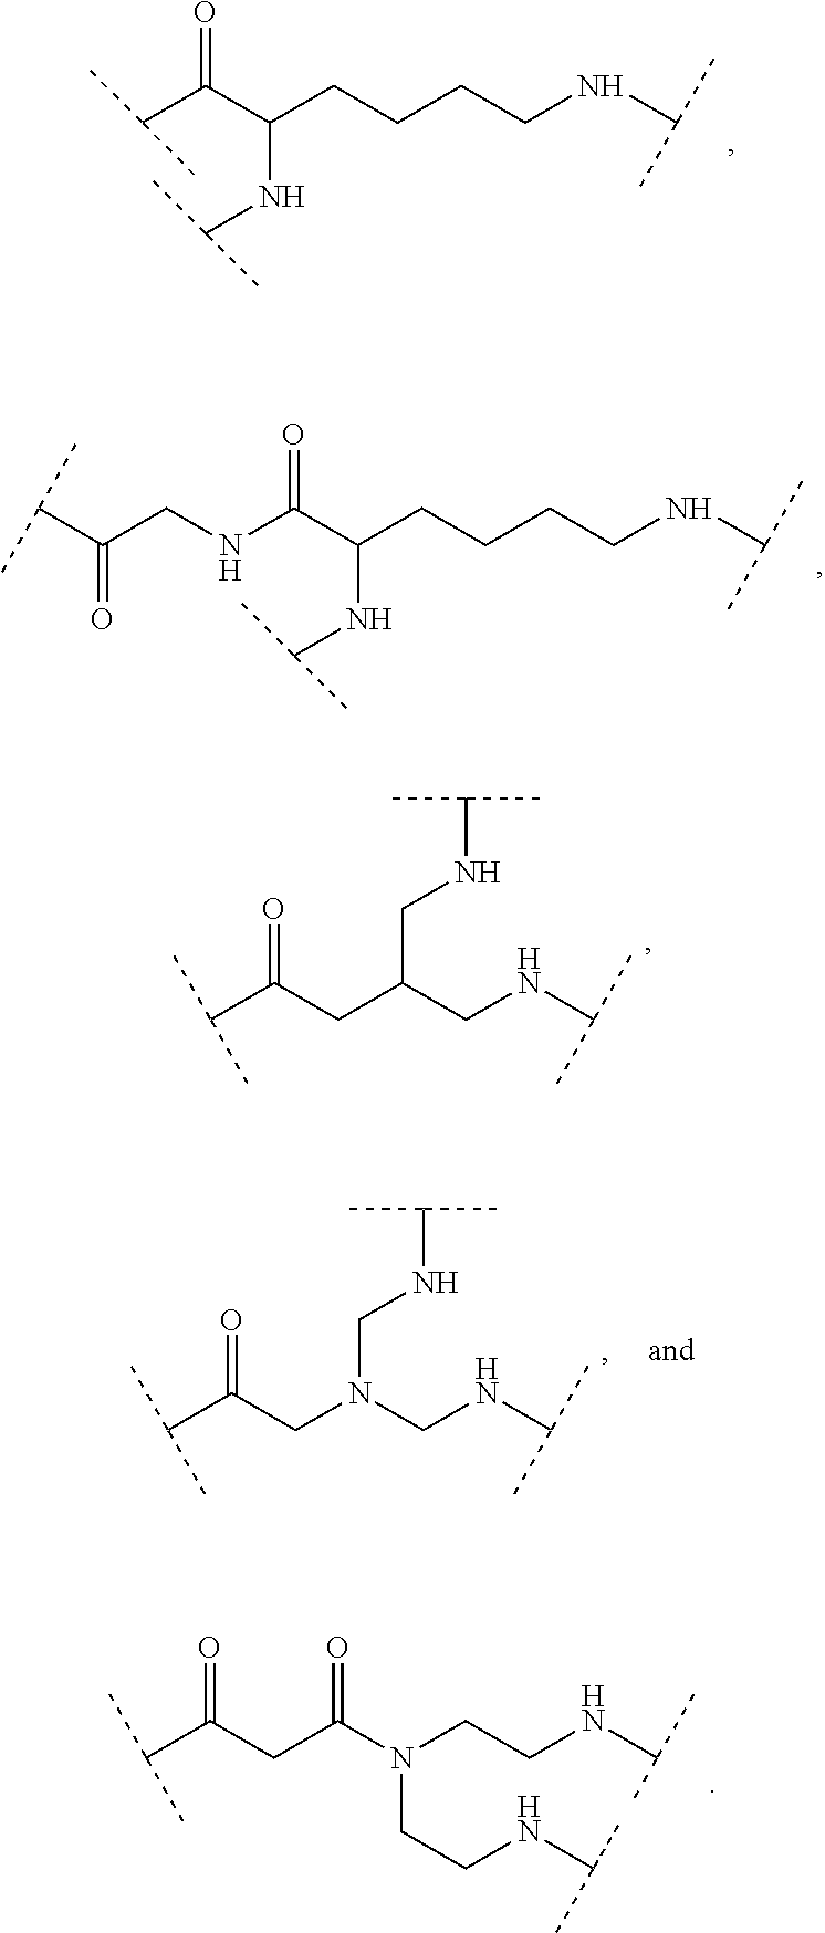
C(C(C(CCCCNC(C)C)NC(C)C)=O)(C)C.N(C(C(CCCCNC(C)C)NC(C)C)=O)CC(C(C)C)=O.C(C(C(C)C)=O)C(CNC(C)C)CNC(C)C.C(C(C(C)C)=O)N(CNC(C)C)CNC(C)C.C(C(C(C)C)=O)C(N(CCNC(C)C)CCNC(C)C)=O
